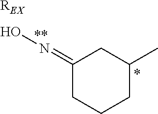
[REX].C1(=NO)CCCC(C)C1.[**].*
